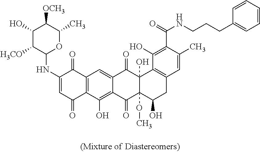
C12=C(C(O)=C3C(=C1)C(=O)C1(O)C(OC)(C3=O)C(O)CC3=C1C(O)=C(C(=O)NCCCC1=CC=CC=C1)C(C)=C3)C(=O)C=C(NC1OC(C)C([OCH3])C(O)C1[H3CO])C2=O
